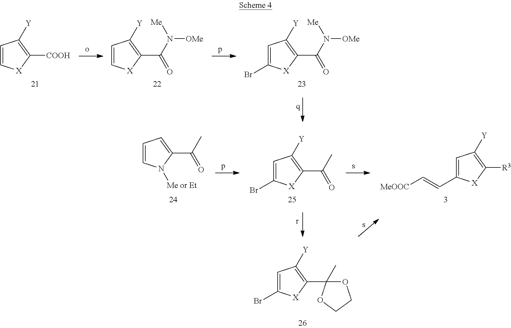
C1=C[X]C([COOH])=C1[Y].C1=C[X]C(C(N([Me])[OMe])=O)=C1[Y].C1=C(Br)[X]C(C(N([Me])[OMe])=O)=C1[Y].C1=C(Br)[X]C(C2(C)OCCO2)=C1[Y].C1=C(Br)[X]C(C(C)=O)=C1[Y].C1=C(C=C[MeOOC])[X]C([R3])=C1[Y].C1=CN([Me or Et])C(C(C)=O)=C1
